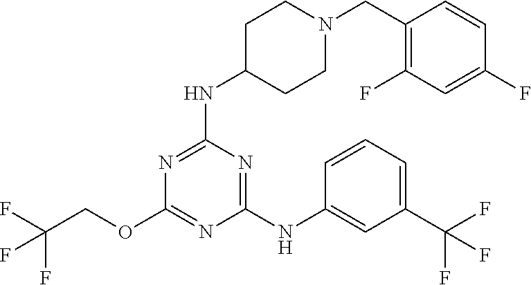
C1C(NC2=NC(OCC(F)(F)F)=NC(NC3=CC(C(F)(F)F)=CC=C3)=N2)CCN(CC2=C(F)C=C(F)C=C2)C1
